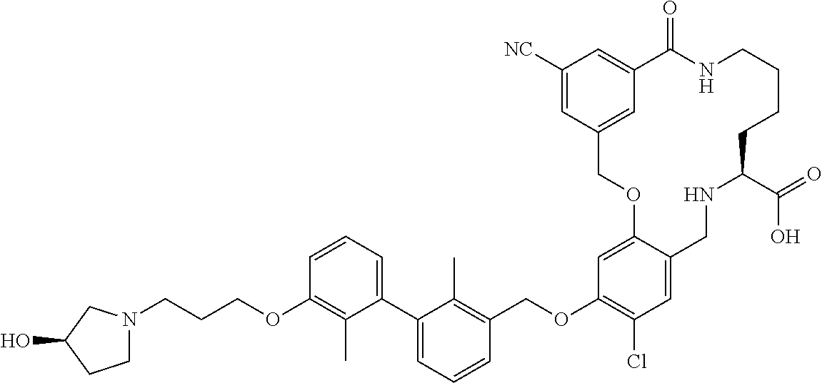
C(OC1=C(Cl)C=C2C(=C1)OCC1=CC(=CC([NC])=C1)C(=O)NCCCCC(C(=O)O)NC2)C1=C(C)C(C2=CC=CC(OCCCN3CCC(O)C3)=C2C)=CC=C1
